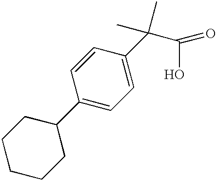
C1CCCC(C2=CC=C(C(C(O)=O)(C)C)C=C2)C1
